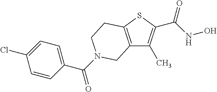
C12=C(SC(C(NO)=O)=C1C)CCN(C(C1=CC=C(Cl)C=C1)=O)C2
